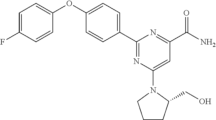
C1=C(F)C=CC(OC2=CC=C(C3=NC(N4CCCC4CO)=CC(C(N)=O)=N3)C=C2)=C1
